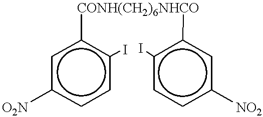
c1([CONH(CH2)6NHCO]c2cc([NO2])ccc2I)cc([O2N])ccc1I
